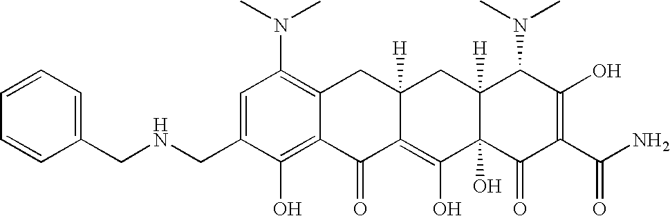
C1(CNCC2=CC=CC=C2)=CC(N(C)C)=C2C(=C1O)C(=O)C1=C(O)C3(O)C([H])(CC1([H])C2)C(N(C)C)C(O)=C(C(N)=O)C3=O
